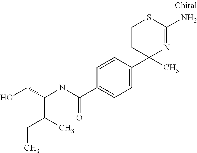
C1=CC(C2(C)N=C(N)SCC2)=CC=C1C(NC(CO)C(CC)C)=O
